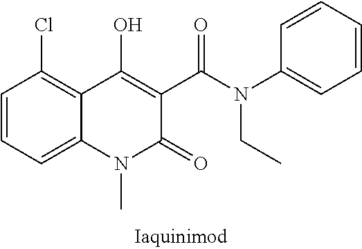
C1=CC=C2C(=C1Cl)C(O)=C(C(N(CC)C1=CC=CC=C1)=O)C(=O)N2C
